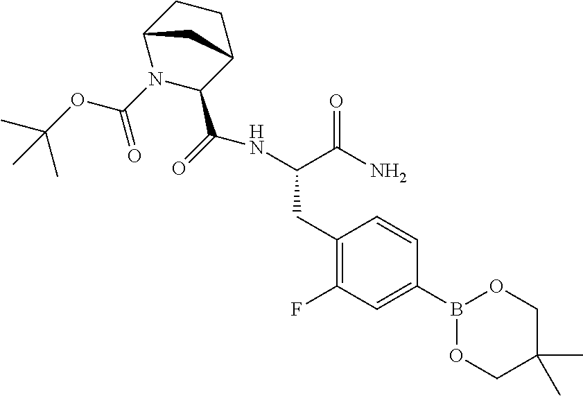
C(C(N)=O)(CC1=C(F)C=C(B2OCC(C)(C)CO2)C=C1)NC(=O)C1C2CCC(N1C(OC(C)(C)C)=O)C2
